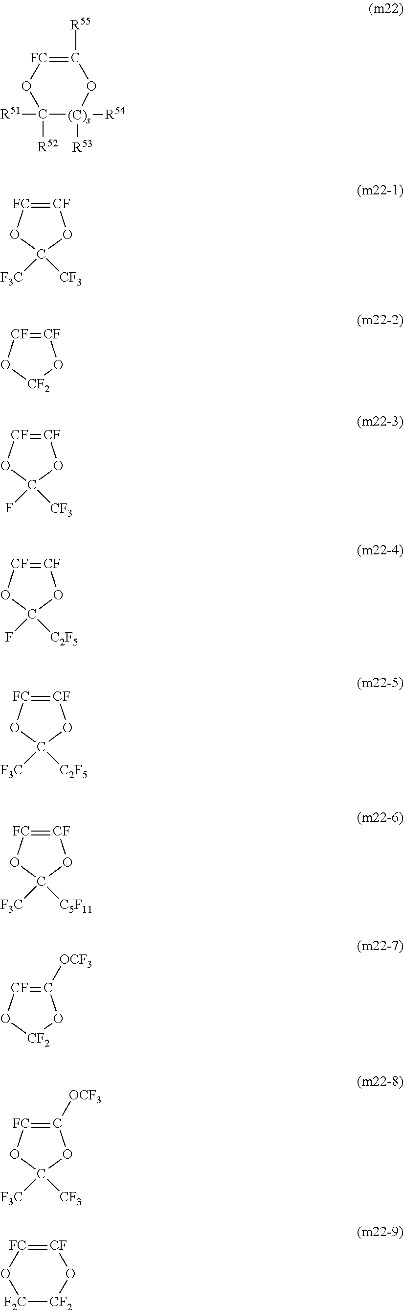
C1([R55])=[FC]OC([R51])([R52])[(C)s]([R53])([R54])O1.[CF]1=[FC]OC([CF3])([F3C])O1.[CF]1=[CF]O[CF2]O1.[CF]1=[CF]OC([CF3])(F)O1.[CF]1=[CF]OC([C2F5])(F)O1.[CF]1=[FC]OC([C2F5])([F3C])O1.[CF]1=[FC]OC([C5F11])([F3C])O1.C1([OCF3])=[CF]O[CF2]O1.C1([OCF3])=[FC]OC([CF3])([F3C])O1.[CF]1=[FC]O[F2C][CF2]O1
